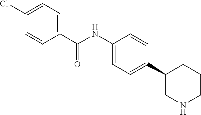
C1(C(NC2=CC=C(C3CNCCC3)C=C2)=O)=CC=C(Cl)C=C1
